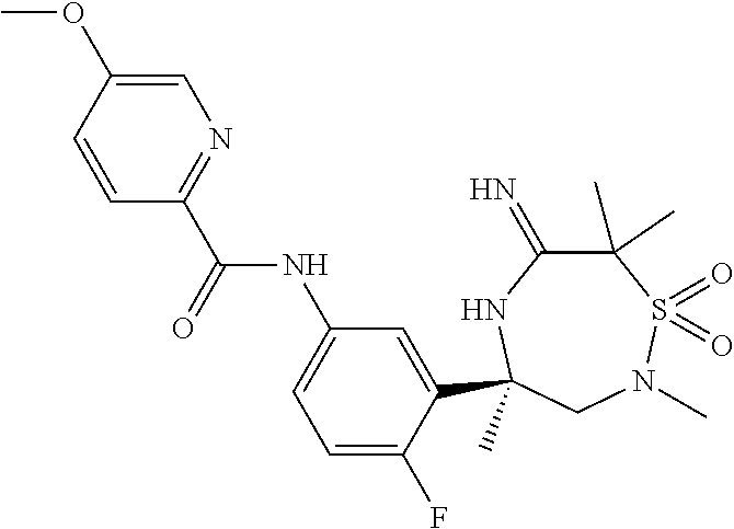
C(=O)(NC1=CC=C(F)C(C2(C)NC(=N)C(C)(C)S(=O)(=O)N(C)C2)=C1)C1=NC=C(OC)C=C1
